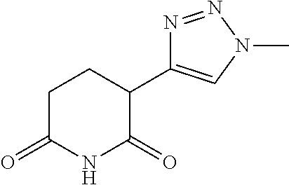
C1(C2=CN(C)N=N2)CCC(=O)NC1=O
